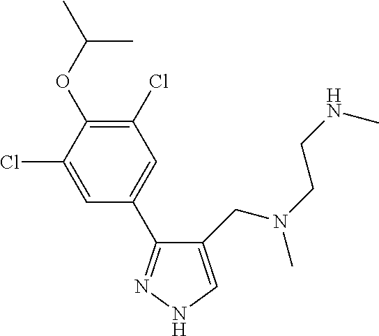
C1(Cl)=C(OC(C)C)C(Cl)=CC(C2=NNC=C2CN(CCNC)C)=C1
